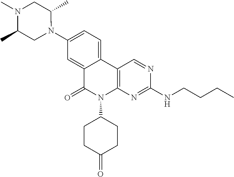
C12=CC(N3C(C)CN(C)C(C)C3)=CC=C1C1=C(N(C3CCC(=O)CC3)C2=O)N=C(NCCCC)N=C1
